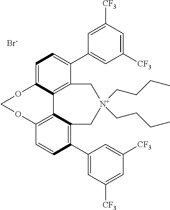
C1=C2C3=C(C(C4=CC([CF3])=CC([CF3])=C4)=C1)C[N+](CCCC)(CCCC)CC1=C(C4=CC([CF3])=CC([CF3])=C4)C=CC(=C31)OCO2.[Br-]
